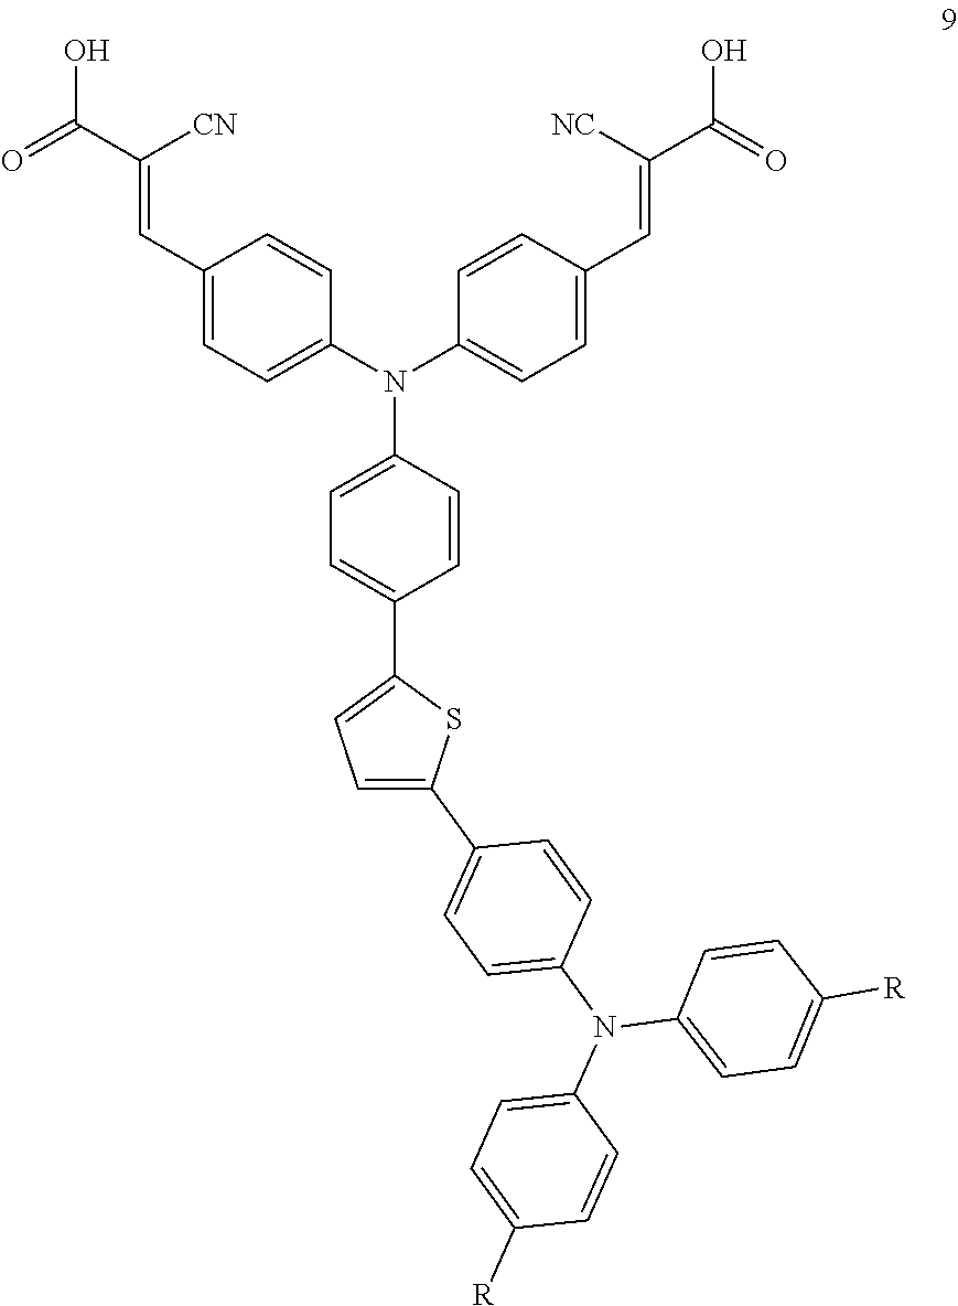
C1(C=C([CN])C(O)=O)=CC=C(N(C2=CC=C(C3=CC=C(C4=CC=C(N(C5=CC=C([R])C=C5)C5=CC=C([R])C=C5)C=C4)S3)C=C2)C2=CC=C(C=C([NC])C(O)=O)C=C2)C=C1
